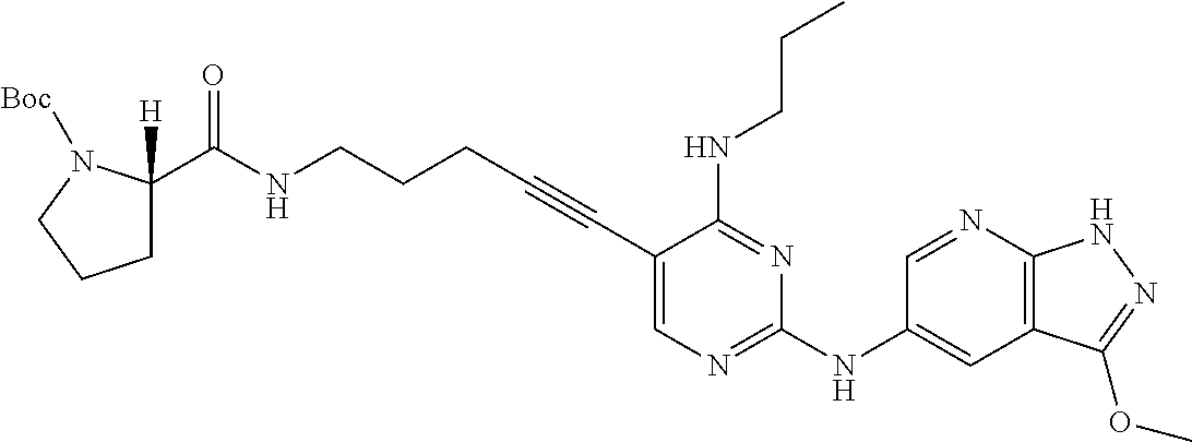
C(NCCCC#CC1=CN=C(NC2=CC3=C(N=C2)NN=C3OC)N=C1NCCC)(=O)C1([H])CCCN1[Boc]
